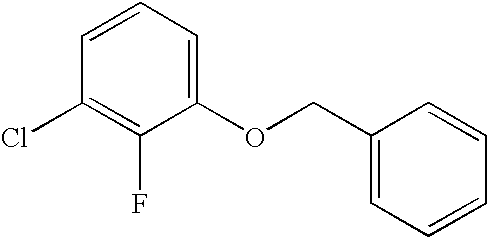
C1=CC(Cl)=C(F)C(OCC2=CC=CC=C2)=C1
